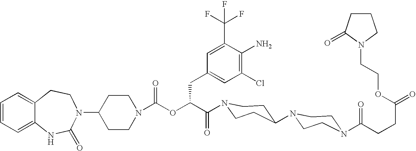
C12=CC=CC=C1NC(=O)N(C1CCN(C(OC(C(=O)N3CCC(N4CCN(C(CCC(=O)OCCN5CCCC5=O)=O)CC4)CC3)CC3=CC(Cl)=C(N)C(C(F)(F)F)=C3)=O)CC1)CC2
